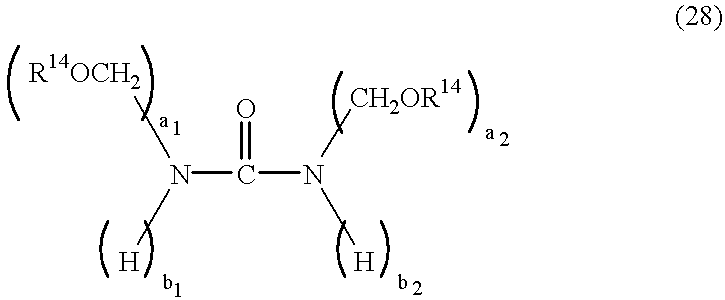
C(N([CH2OR14])[H])(=O)N([R14OCH2])[H]
